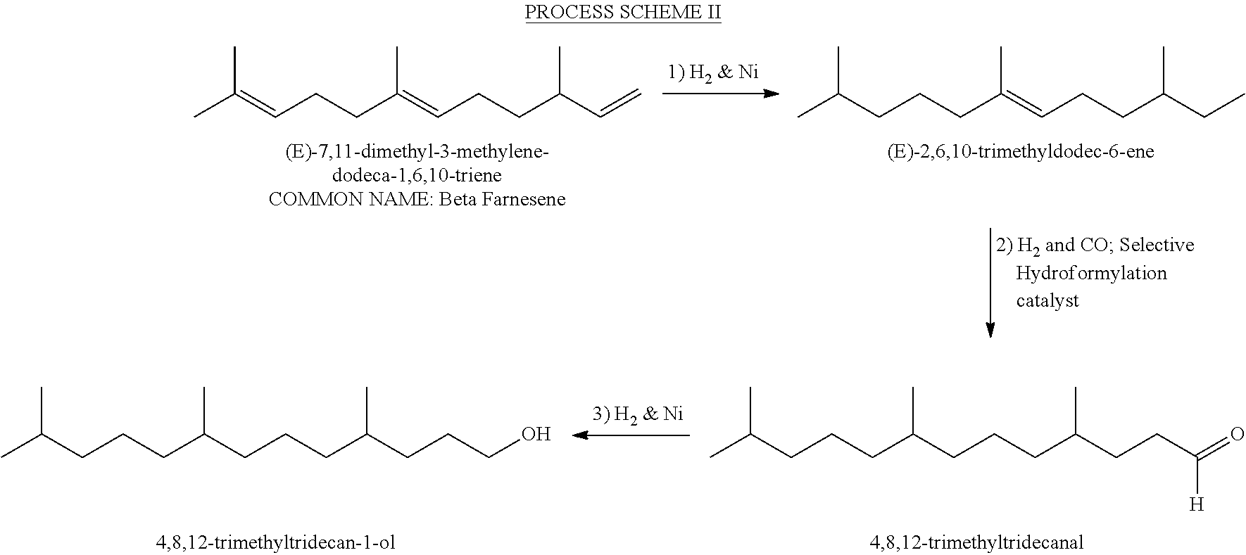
CC(CCCC(CCCC(CCCO)C)C)C.CC(CCCC(CCCC(CCC(=O)[H])C)C)C.CC(CCCC(=CCCC(CC)C)C)C.CC(=CCCC(=CCCC(C=C)C)C)C
